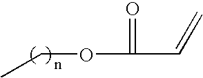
CCOC(=O)C=C
